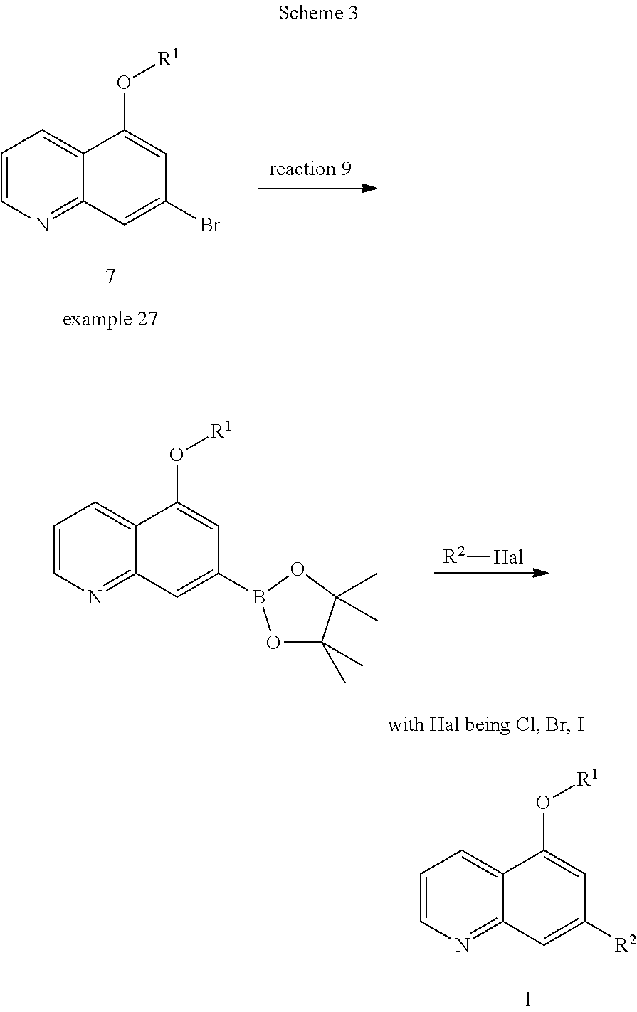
C1=CN=C2C(=C1)C(O[R1])=CC(Br)=C2.C1=CN=C2C(=C1)C(O[R1])=CC(B1OC(C)(C)C(C)(C)O1)=C2.[R2][Hal].C1=CN=C2C(=C1)C(O[R1])=CC([R2])=C2
